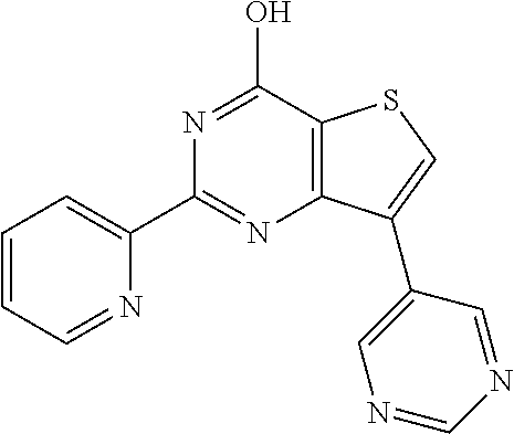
N1=C(C2=CC=CC=N2)N=C(O)C2=C1C(C1=CN=CN=C1)=CS2
